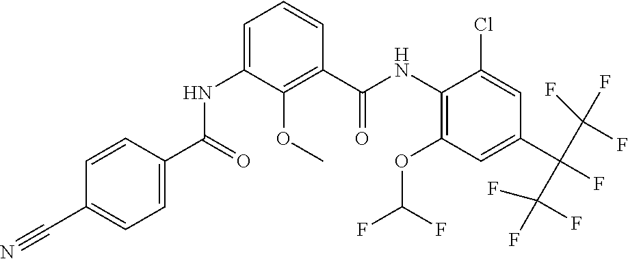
C1=CC(C(=O)NC2=CC=CC(C(NC3=C(OC(F)F)C=C(C(F)(C(F)(F)F)C(F)(F)F)C=C3Cl)=O)=C2OC)=CC=C1C#N
